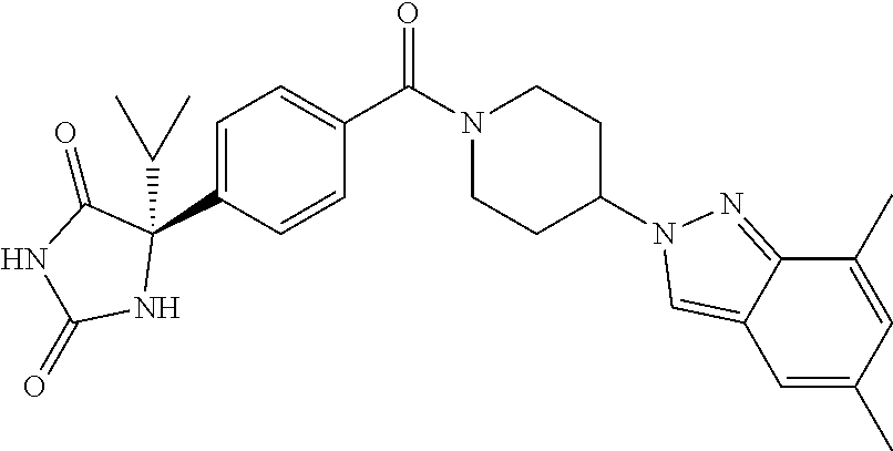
C1=C(C2(C(C)C)C(=O)NC(=O)N2)C=CC(C(N2CCC(N3C=C4C(=N3)C(C)=CC(C)=C4)CC2)=O)=C1
